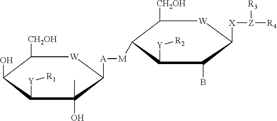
C1([CH2OH])C(O)C([Y][R1])C(C)(O)C([A][M]C2C([CH2OH])[W]C([X][Z]([R3])[R4])C(B)C2[Y][R2])[W]1
